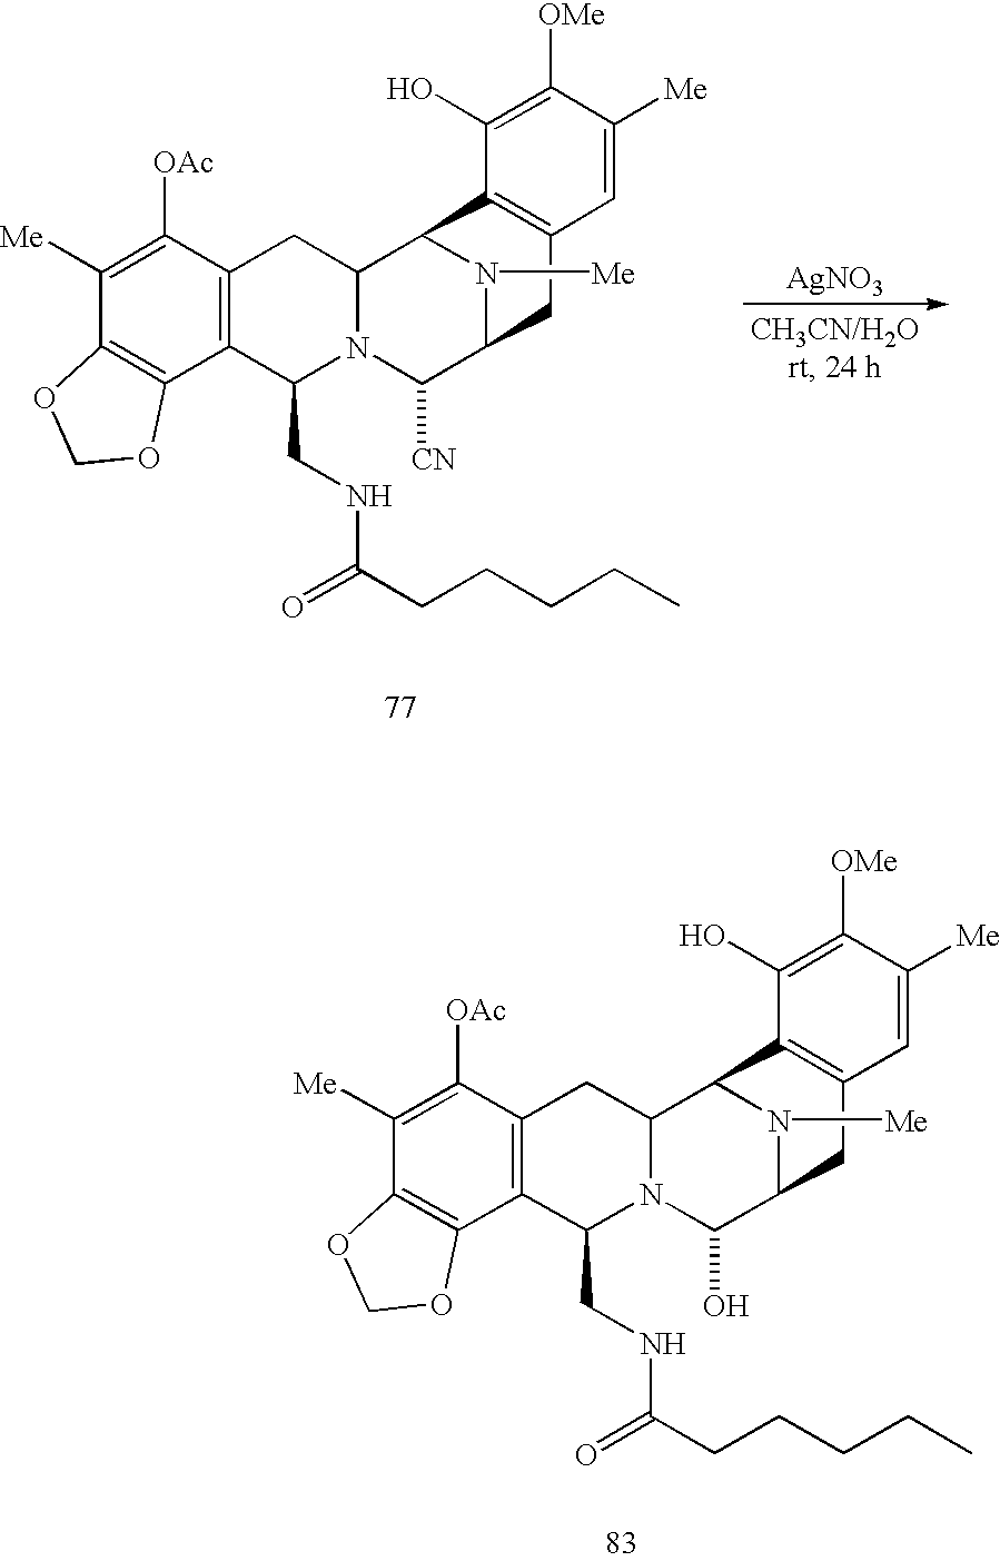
C1([OAc])=C([Me])C2=C(C3=C1CC1N(C3CNC(CCCCC)=O)C(O)C3N([Me])C1C1=C(C3)C=C([Me])C([OMe])=C1O)OCO2.[AgNO3].C1([OAc])=C([Me])C2=C(C3=C1CC1N(C3CNC(CCCCC)=O)C([CN])C3N([Me])C1C1=C(C3)C=C([Me])C([OMe])=C1O)OCO2
